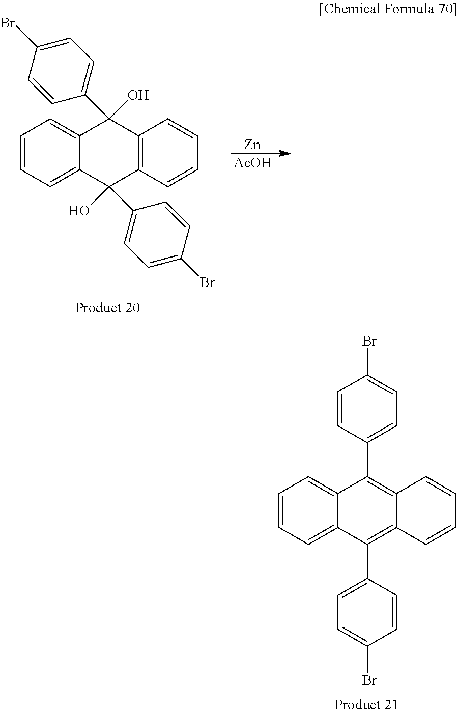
C1=CC=C2C(=C1)C(C1=CC=C(Br)C=C1)=C1C(=C2C2=CC=C(Br)C=C2)C=CC=C1.C1=CC=C2C(=C1)C(O)(C1=CC=C(Br)C=C1)C1=C(C2(O)C2=CC=C(Br)C=C2)C=CC=C1.[Zn].[AcOH]
